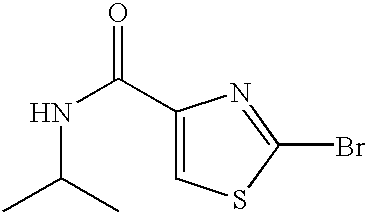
C1(C(NC(C)C)=O)=CSC(Br)=N1
